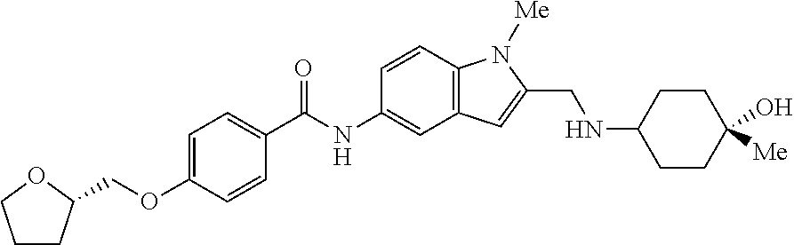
C1=C(OCC2CCCO2)C=CC(C(NC2=CC3=C(C=C2)N([Me])C(CNC2CCC(O)([Me])CC2)=C3)=O)=C1
